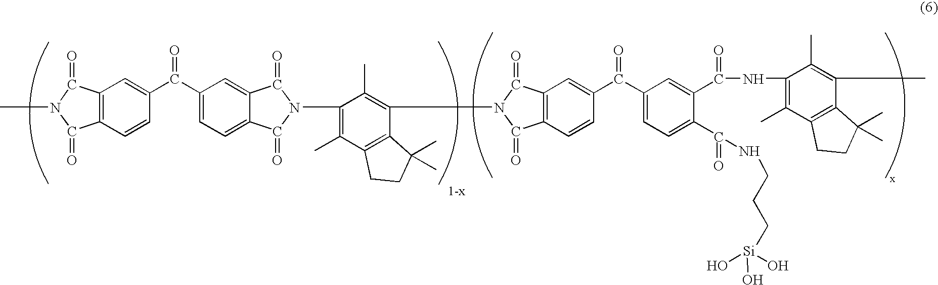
C12=C(C=CC(C(=O)C3=CC=C4C(=C3)C(=O)N(C3=C(C)C5=C(C(N6C(=O)C7=C(C=CC(C(=O)C8=CC=C(C(=O)NCCC[Si](O)(O)O)C(C(=O)NC9=C(C)C%10=C(C(C)=C9C)C(C)(C)CC%10)=C8)=C7)C6=O)=C3C)C(C)(C)CC5)C4=O)=C1)C(=O)N(C)C2=O
